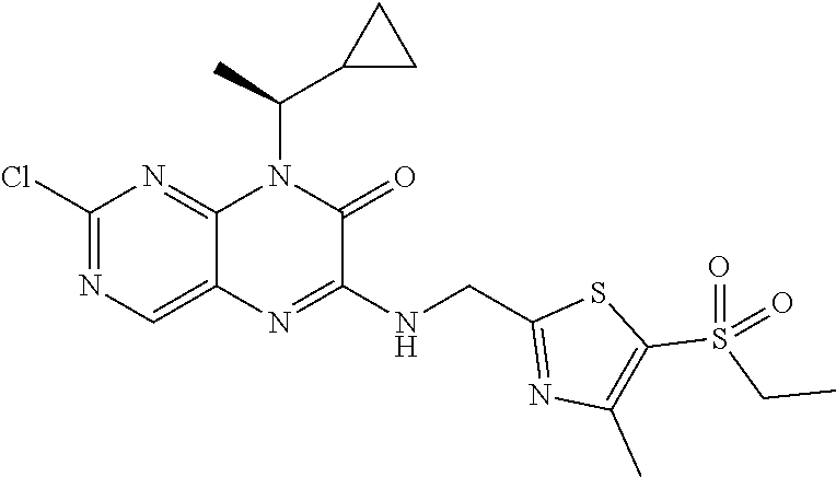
C1(Cl)=NC=C2C(=N1)N(C(C)C1CC1)C(=O)C(NCC1=NC(C)=C(S(CC)(=O)=O)S1)=N2
